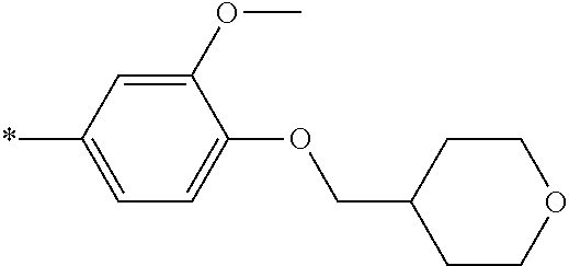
C1(OC)=CC(*)=CC=C1OCC1CCOCC1
